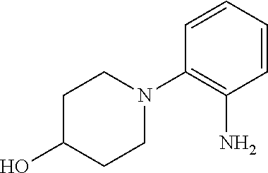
C1=CC=CC(N2CCC(O)CC2)=C1N
